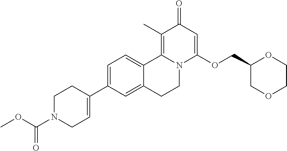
C1=C(C2=CCN(C(=O)OC)CC2)C=C2C(=C1)C1=C(C)C(=O)C=C(OCC3COCCO3)N1CC2
